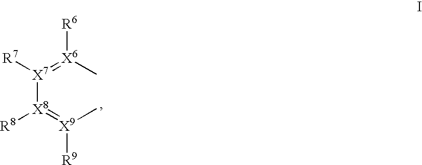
[X7]([X8](=[X9](C)[R9])[R8])(=[X6](C)[R6])[R7]
